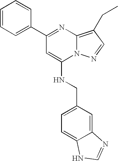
C1(C2=CC=CC=C2)=NC2=C(CC)C=NN2C(NCC2=CC=C3C(=C2)N=CN3)=C1
